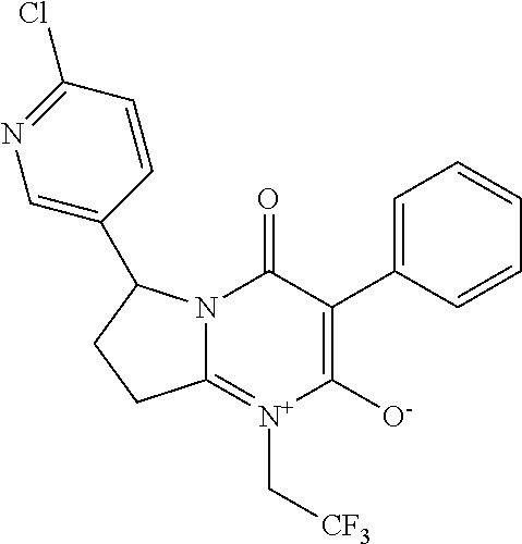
C12=[N+](C[CF3])C([O-])=C(C3=CC=CC=C3)C(=O)N1C(C1=CN=C(Cl)C=C1)CC2
